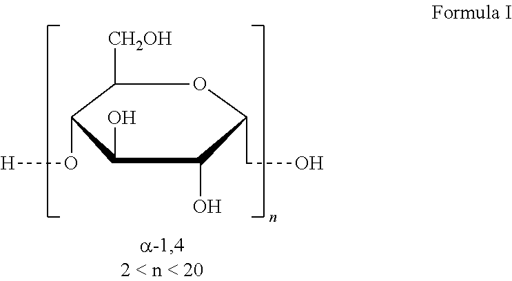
C1([CH2OH])C(O[H])C(O)C(O)C(CO)O1
